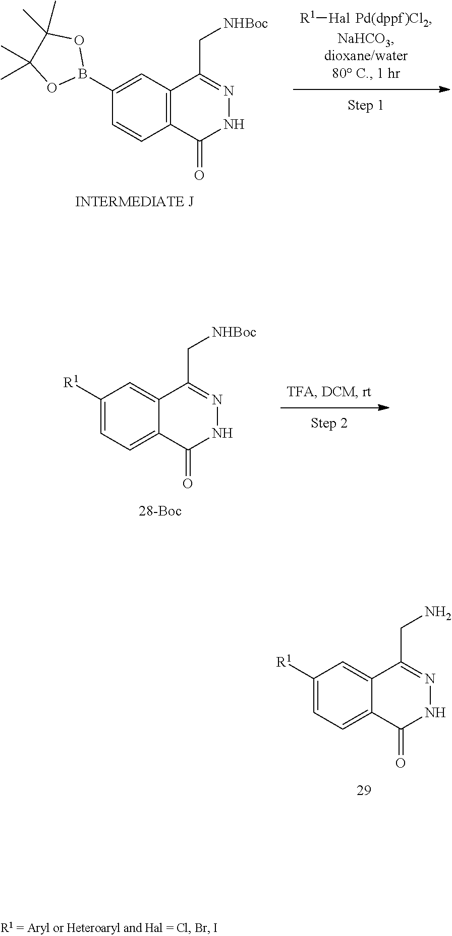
C12=CC=C([R1])C=C1C(CN)=NNC2=O.[R1][Hal].C12=C(C(C[NHBoc])=NNC1=O)C=C(B1OC(C)(C)C(C)(C)O1)C=C2.C12=CC=C([R1])C=C1C(C[NHBoc])=NNC2=O
